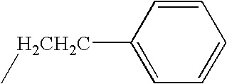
C1=CC([H2CH2C]C)=CC=C1
